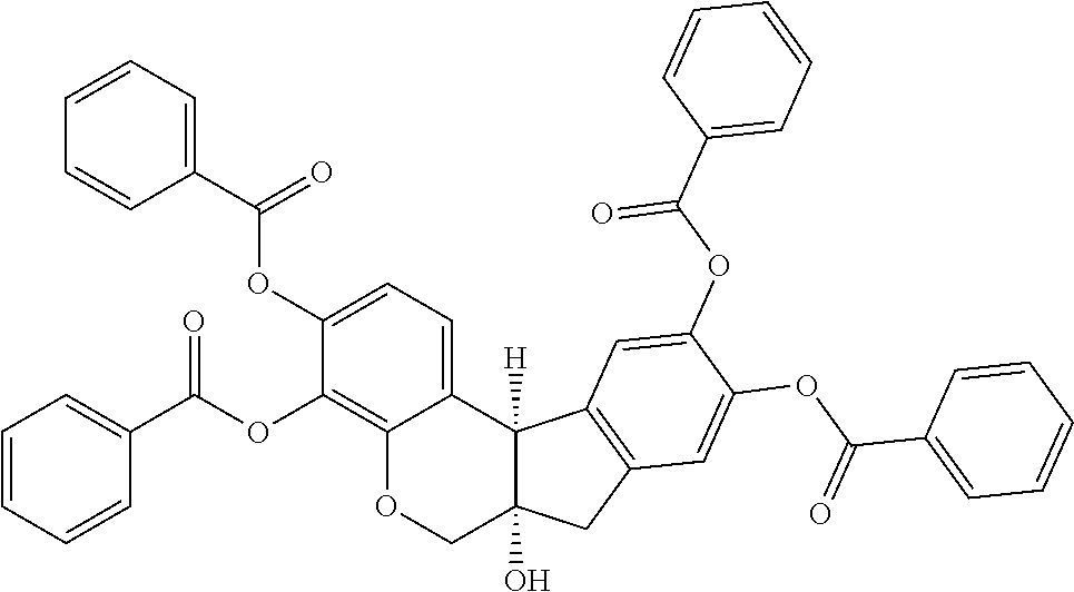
C12=C(OC(C3=CC=CC=C3)=O)C(OC(C3=CC=CC=C3)=O)=CC=C1C1([H])C(O)(CO2)CC2=C1C=C(OC(C1=CC=CC=C1)=O)C(OC(C1=CC=CC=C1)=O)=C2
